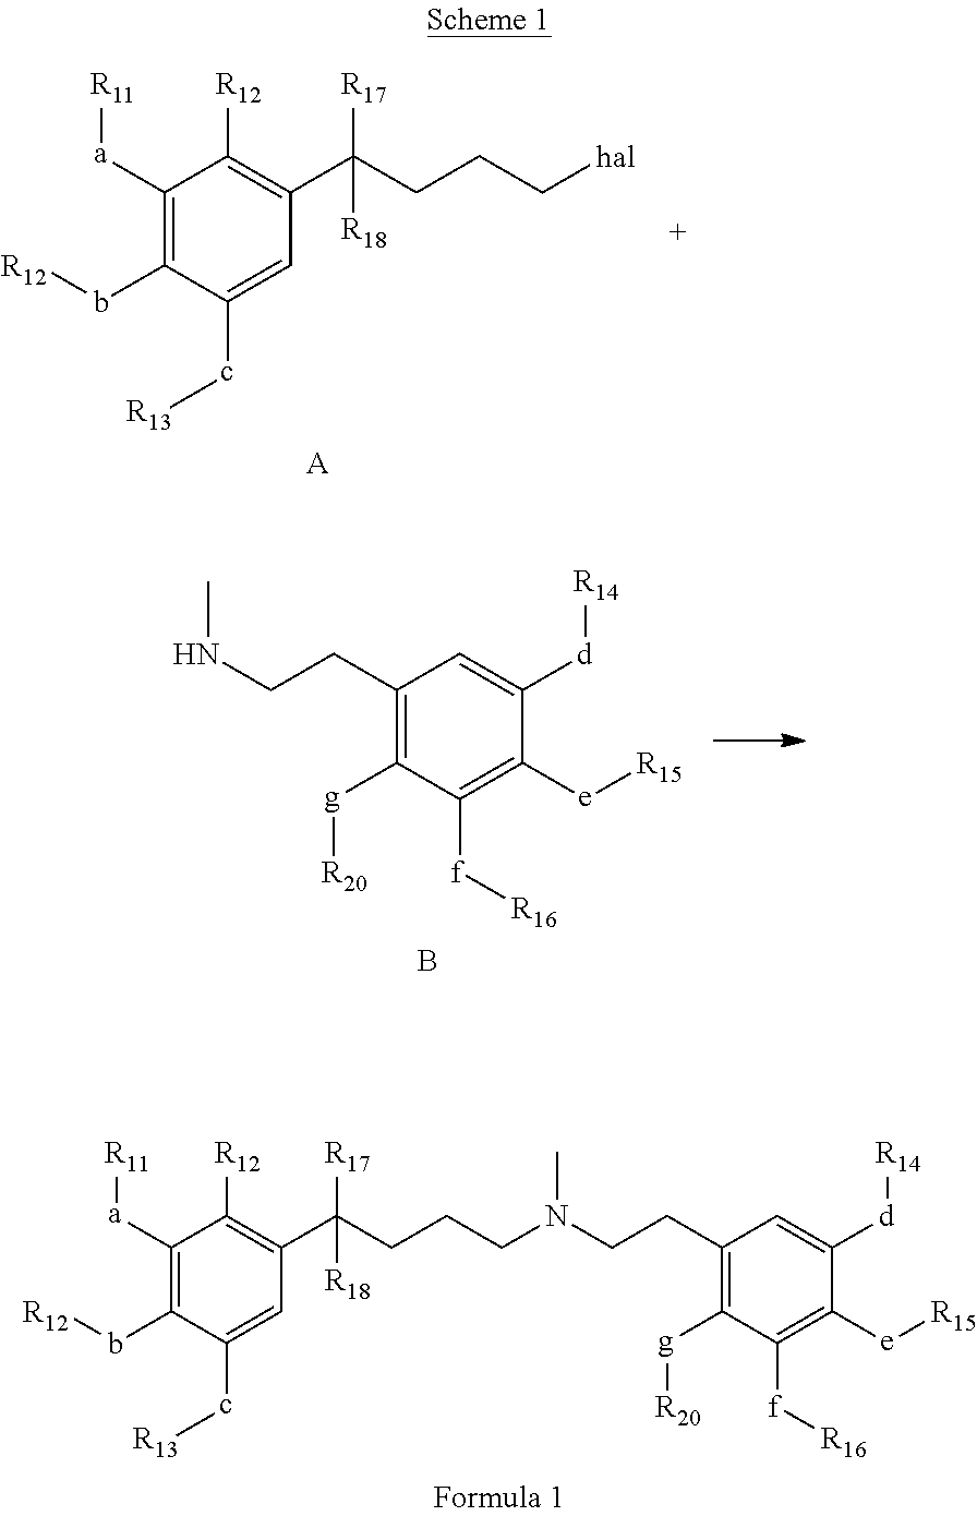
C1([a][R11])=C(b[R12])C(c[R13])=CC(C(CCC[hal])([R17])[R18])=C1[R12].[A].C1(CCNC)=C([g][R20])C([f][R16])=C([e][R15])C([d][R14])=C1.B.C1([a][R11])=C(b[R12])C(c[R13])=CC(C(CCCN(CCC2=C([g][R20])C([f][R16])=C([e][R15])C([d][R14])=C2)C)([R17])[R18])=C1[R12]
